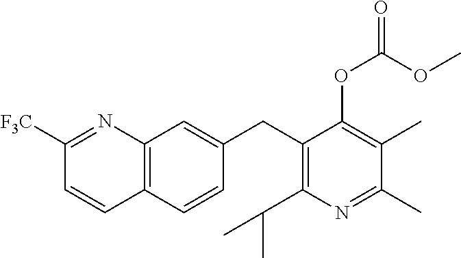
C1(CC2=C(C(C)C)N=C(C)C(C)=C2OC(OC)=O)=CC2=C(C=C1)C=CC([F3C])=N2
